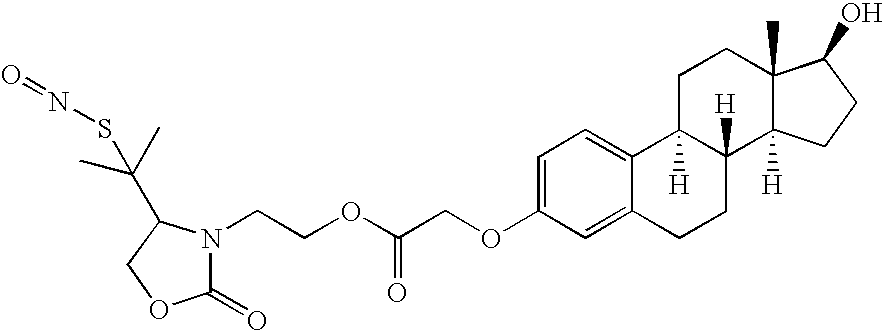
C1=C2C(=CC=C1OCC(OCCN1C(=O)OCC1C(SN=O)(C)C)=O)C1([H])C([H])(CC2)C2([H])C(C)(CC1)C(O)CC2
